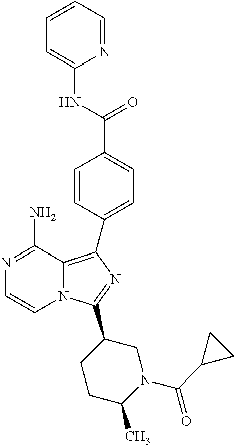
N1=C(N)C2=C(C3=CC=C(C(=O)NC4=CC=CC=N4)C=C3)N=C(C3CCC(C)N(C(=O)C4CC4)C3)N2C=C1
